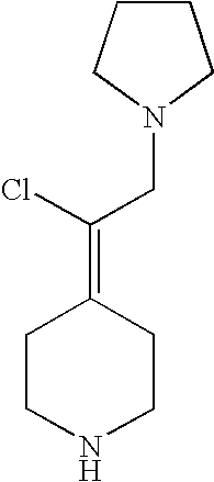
C1(=C(Cl)CN2CCCC2)CCNCC1
